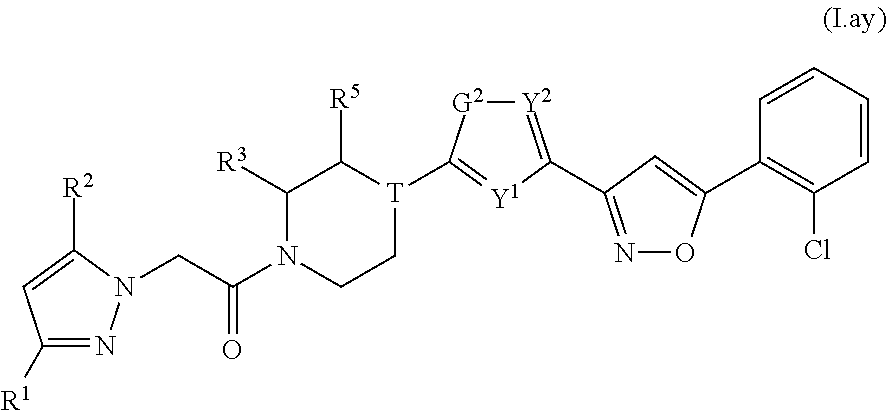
C1([R1])=NN(CC(N2CC[T](C3=[Y1]C(C4=NOC(C5=C(Cl)C=CC=C5)=C4)=[Y2][G2]3)C([R5])C2[R3])=O)C([R2])=C1
